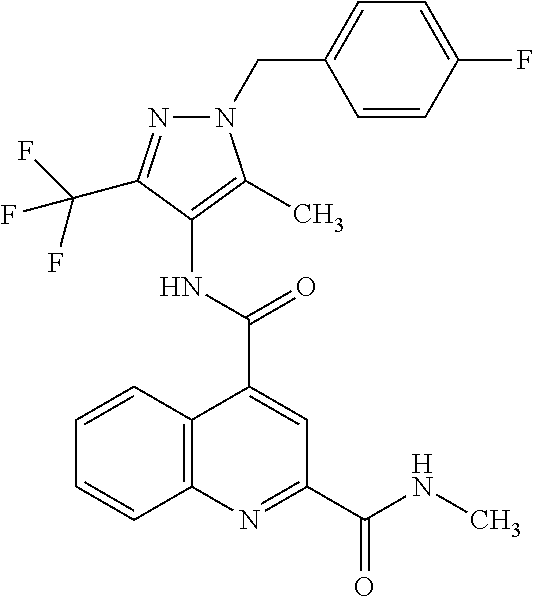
C12=C(N=C(C(=O)NC)C=C1C(NC1=C(C)N(CC3=CC=C(F)C=C3)N=C1C(F)(F)F)=O)C=CC=C2
